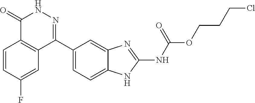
O(C(=O)NC1=NC2=CC(C3=NNC(=O)C4=C3C=C(F)C=C4)=CC=C2N1)CCCCl
